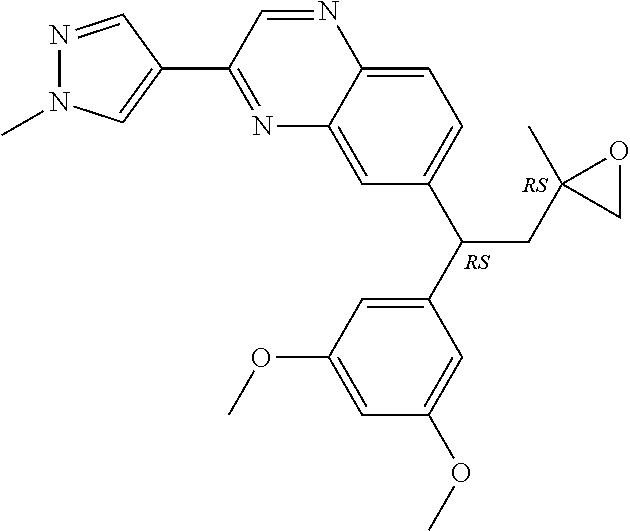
N1=C(C2=CN(C)N=C2)C=NC2=CC=C(C(CC3(C)CO3)C3=CC(OC)=CC(OC)=C3)C=C12
